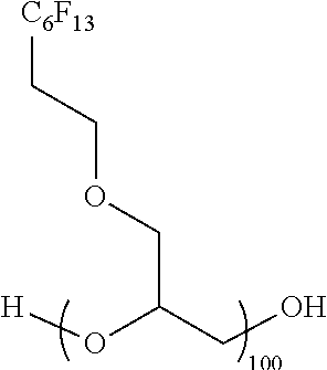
[C6F13]CCOCC(CO)O[H]
